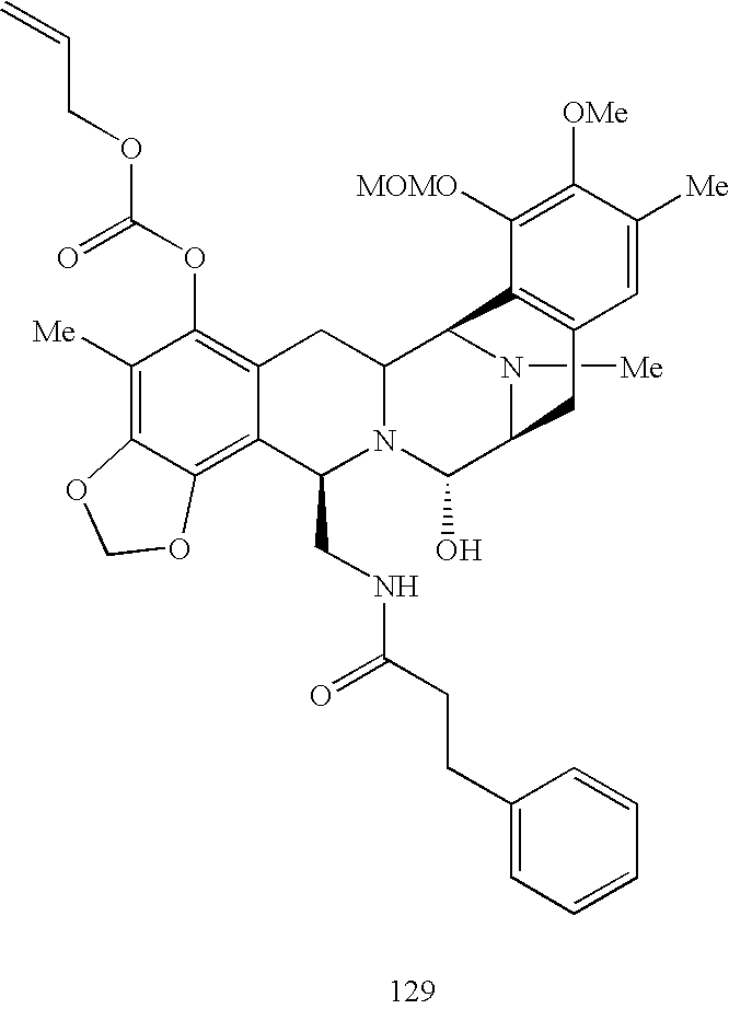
C1([Me])=C2C(=C3C(=C1OC(OCC=C)=O)CC1N(C3CNC(=O)CCC3=CC=CC=C3)C(O)C3N([Me])C1C1=C(C3)C=C([Me])C([OMe])=C1[MOMO])OCO2
